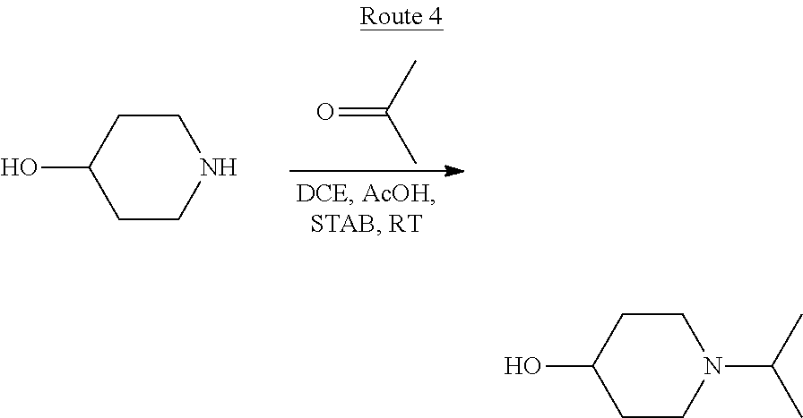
O=C(C)C.C1CNCCC1O.C1CN(C(C)C)CCC1O
